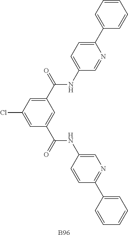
C1(C(=O)NC2=CC=C(C3=CC=CC=C3)N=C2)=CC(Cl)=CC(C(=O)NC2=CN=C(C3=CC=CC=C3)C=C2)=C1.[B96]
